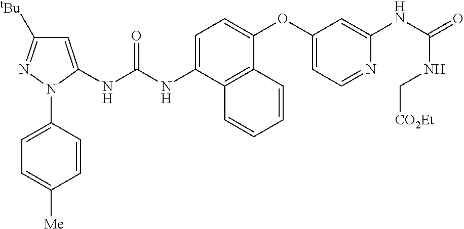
C1=C(NC(NC2=CC([tBu])=NN2C2=CC=C([Me])C=C2)=O)C2=C(C(OC3=CC=NC(NC(=O)NC[CO2Et])=C3)=C1)C=CC=C2
